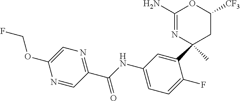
C1(N)=NC(C2=CC(NC(C3=NC=C(OCF)N=C3)=O)=CC=C2F)(C)CC([CF3])O1
